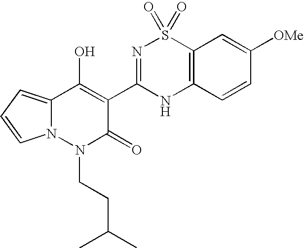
C12=CC=CN1N(CCC(C)C)C(=O)C(C1=NS(=O)(=O)C3=C(N1)C=CC([OMe])=C3)=C2O
